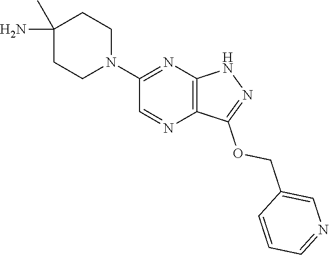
C1(C)(N)CCN(C2=NC3=C(N=C2)C(OCC2=CN=CC=C2)=NN3)CC1
